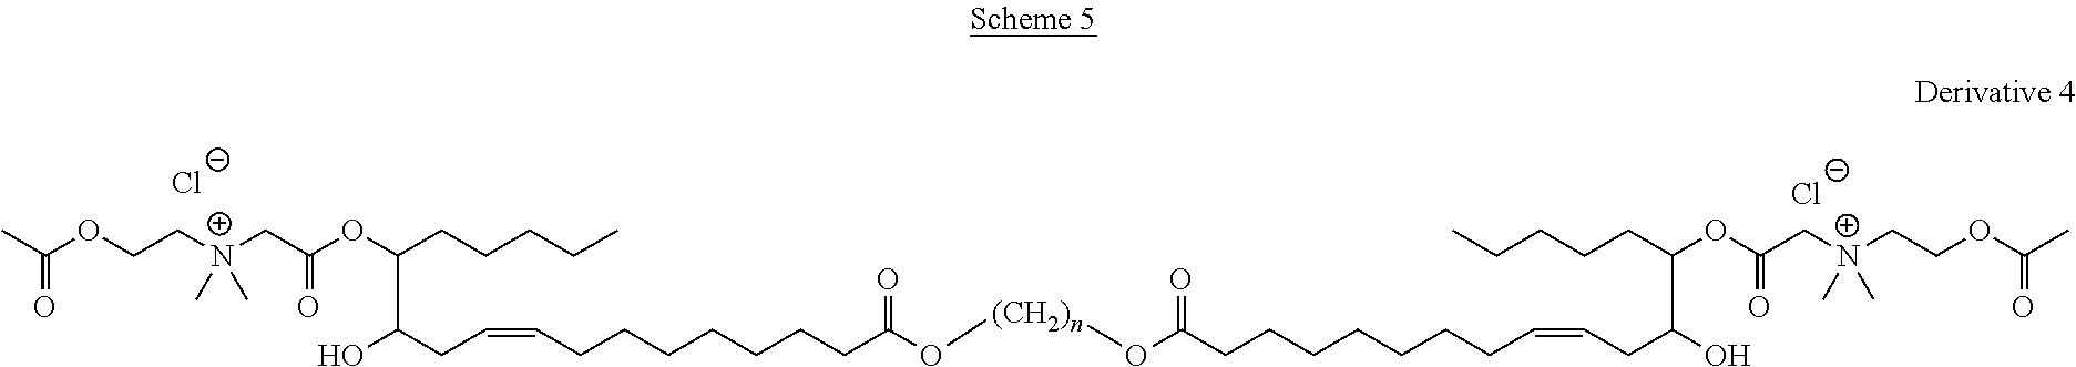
CC(OCC[N+](CC(OC(CCCCC)C(O)CC=CCCCCCCCC(O[(CH2)n]OC(CCCCCCCC=CCC(C(OC(C[N+](CCOC(=O)C)(C)C)=O)CCCCC)O)=O)=O)=O)(C)C)=O.[Cl-].[Cl-]
